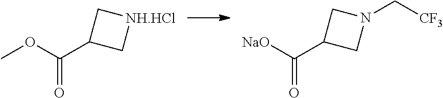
COC(C1C[NH.HCl]C1)=O.[NaO]C(C1CN(C[CF3])C1)=O
